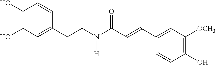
C1(O)=C(O)C=C(CCN([H])C(=O)C=CC2=CC([OCH3])=C(O)C=C2)C=C1
